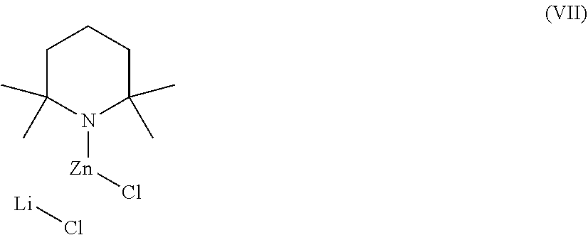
C1C(C)(C)N([Zn]Cl)C(C)(C)CC1.[Li]Cl
